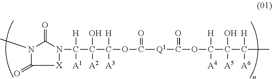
N1(C)C(=O)[X]N(C(C(C(OC([Q1]C(OC(C(C(C)([H])[A6])(O)[A5])([H])[A4])=O)=O)([H])[A3])(O)[A2])([H])[A1])C1=O
